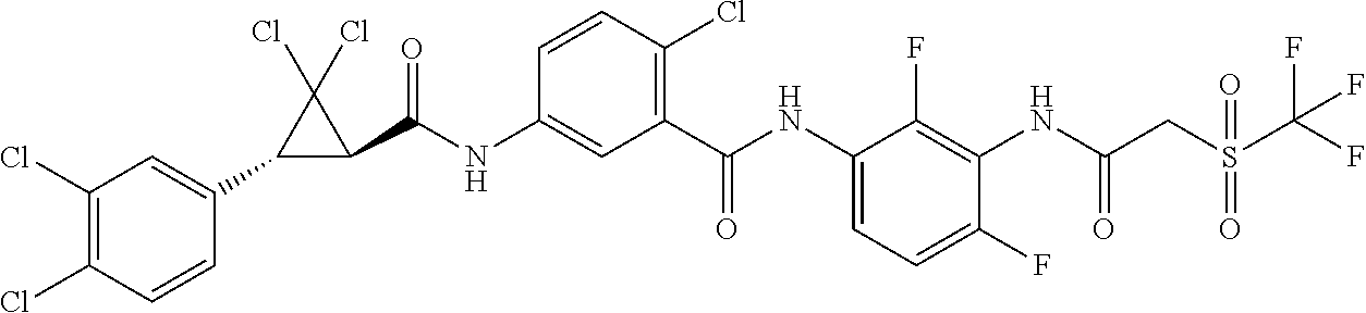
C1(C2=CC(Cl)=C(Cl)C=C2)C(C(NC2=CC(C(NC3=CC=C(F)C(NC(CS(C(F)(F)F)(=O)=O)=O)=C3F)=O)=C(Cl)C=C2)=O)C1(Cl)Cl
